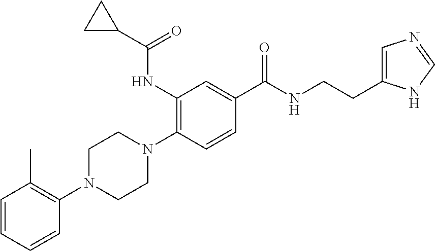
C1=CC=CC(N2CCN(C3=C(NC(=O)C4CC4)C=C(C(NCCC4=CN=CN4)=O)C=C3)CC2)=C1C
